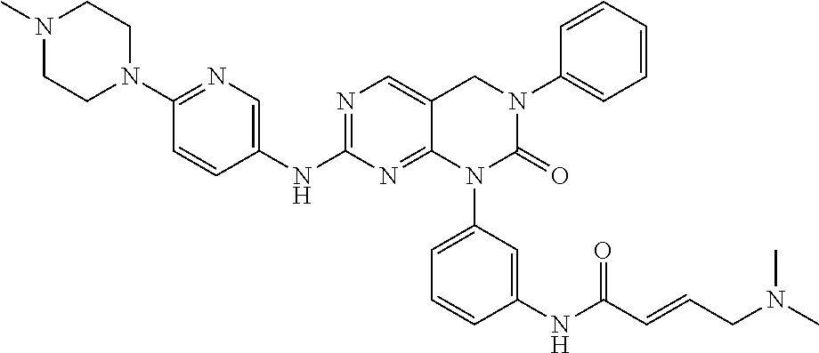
N1=C(NC2=CN=C(N3CCN(C)CC3)C=C2)N=C2C(=C1)CN(C1=CC=CC=C1)C(=O)N2C1=CC=CC(NC(C=CCN(C)C)=O)=C1
